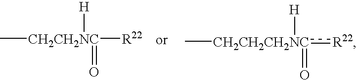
[CH2CH2NC]([H])(=O)(C)[R22].[CH2CH2CH2NC](C)([H])(=O):[R22]
